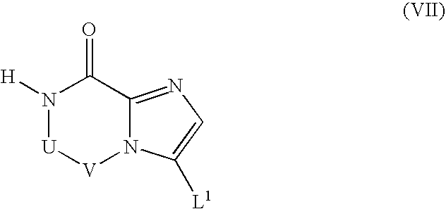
N1([H])[U][V]N2C(=NC=C2[L1])C1=O
